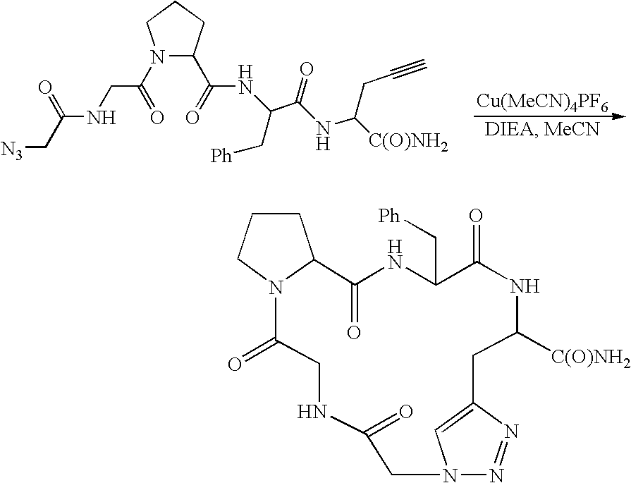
N1(C(=O)CNC(C[N3])=O)C(C(=O)NC(C(NC([C(O)NH2])CC#C)=O)C[Ph])CCC1.C1CCN2C(=O)CNC(=O)CN3N=NC(=C3)CC([C(O)NH2])NC(=O)C(C[Ph])NC(=O)C12
